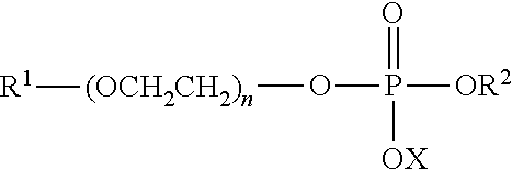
P(=O)([OR2])(O[(OCH2CH2)n][R1])[OX]
